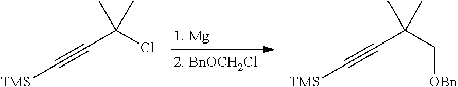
[TMS]C#CC(Cl)(C)C.[TMS]C#CC(C[OBn])(C)C
